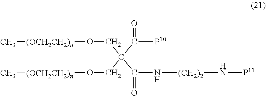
C(C(=O)[P10])(CO[(OCH2CH2)n]C)(CO[(OCH2CH2)n]C)C(N[(CH2)2]N[P11])=O
